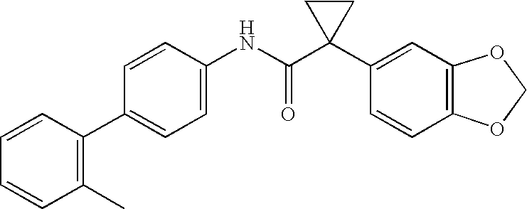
C1(NC(C2(C3=CC4=C(C=C3)OCO4)CC2)=O)=CC=C(C2=C(C)C=CC=C2)C=C1
